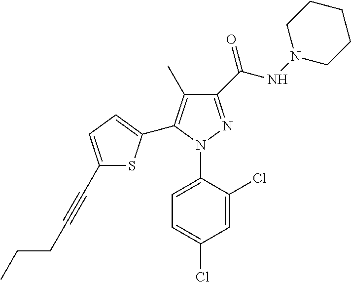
C1(C(NN2CCCCC2)=O)=NN(C2=CC=C(Cl)C=C2Cl)C(C2=CC=C(C#CCCC)S2)=C1C
